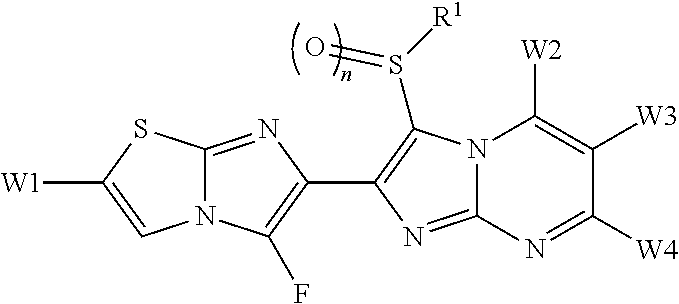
N12C(=NC(C3=C(S([R1])=O)N4C(=N3)N=C([W4])C([W3])=C4[W2])=C1F)SC([W1])=C2
